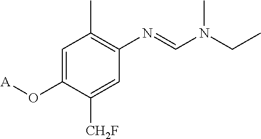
C1=C(O[A])C([CH2F])=CC(N=CN(CC)C)=C1C
